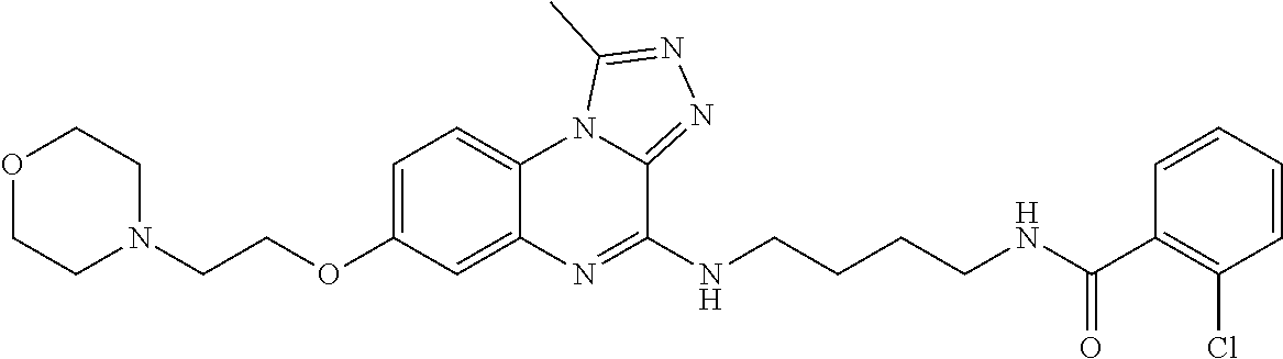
O1CCN(CCOC2=CC=C3C(=C2)N=C(NCCCCNC(C2=C(Cl)C=CC=C2)=O)C2=NN=C(C)N32)CC1
